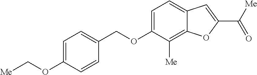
C1=C(OC[Me])C=CC(COC2=CC=C3C(=C2[Me])OC(C([Me])=O)=C3)=C1
